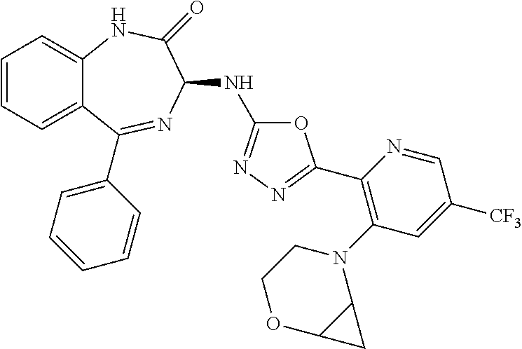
C1=CC=C2C(=C1)NC(=O)C(NC1=NN=C(C3=C(N4CCOC5C4C5)C=C([CF3])C=N3)O1)N=C2C1=CC=CC=C1
